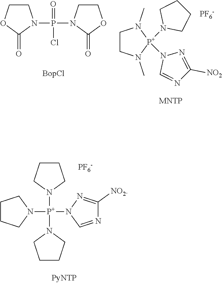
C1CN(C)[P+](N2CCCC2)(N2C=NC([NO2])=N2)N1C.[PF6-].C1COC(=O)N1P(N1CCOC1=O)(=O)Cl.C1CCN([P+](N2C=NC([NO2])=N2)(N2CCCC2)N2CCCC2)C1.[PF6-]
